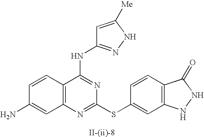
C12=C(N=C(SC3=CC4=C(C=C3)C(=O)NN4)N=C1NC1=NNC([Me])=C1)C=C(N)C=C2
